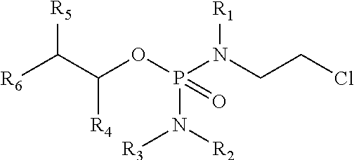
C([R4])(OP(N([R3])[R2])(N(CCCl)[R1])=O)C([R6])[R5]
